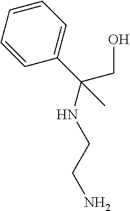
OCC(NCCN)(C1=CC=CC=C1)C
